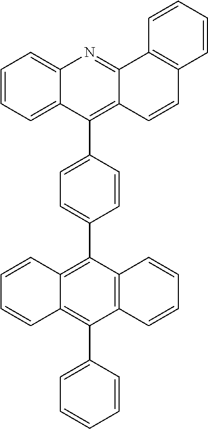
C12=CC=CC=C1C(C1=CC=C(C3=C4C(=C(C5=CC=CC=C5)C5=C3C=CC=C5)C=CC=C4)C=C1)=C1C(=N2)C2=C(C=C1)C=CC=C2
